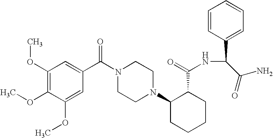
C1(OC)=CC(C(N2CCN(C3CCCCC3C(=O)NC(C(N)=O)C3=CC=CC=C3)CC2)=O)=CC(OC)=C1OC
